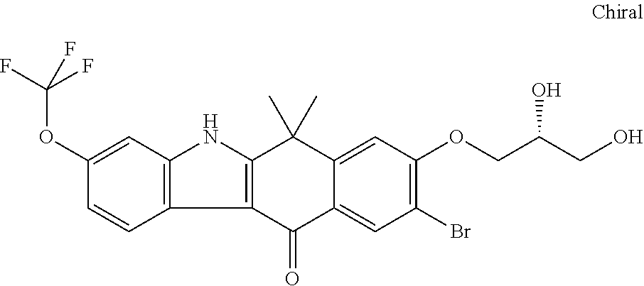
C1(OC(F)(F)F)=CC2=C(C=C1)C1=C(N2)C(C)(C)C2=CC(OCC(CO)O)=C(Br)C=C2C1=O
